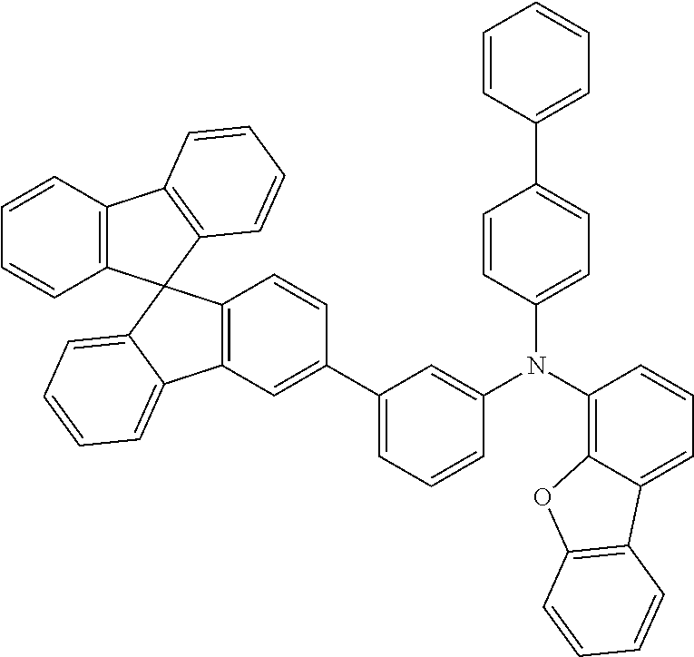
C1=CC2=C(C=C1)C1(C3=C2C=CC=C3)C2=CC=CC=C2C2=C1C=CC(C1=CC=CC(N(C3=CC=C(C4=CC=CC=C4)C=C3)C3=C4C(=CC=C3)C3=C(O4)C=CC=C3)=C1)=C2
